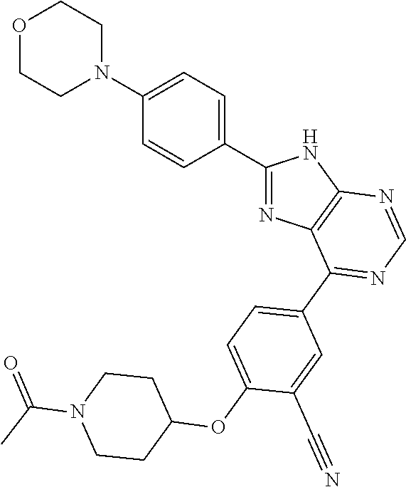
C1(C2=CC=C(N3CCOCC3)C=C2)=NC2=C(N1)N=CN=C2C1=CC=C(OC2CCN(C(C)=O)CC2)C(C#N)=C1
